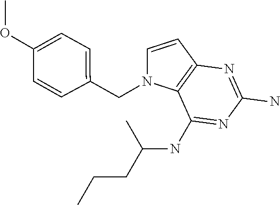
C1=CC2=C(N1CC1=CC=C(OC)C=C1)C(NC(CCC)C)=NC(N)=N2
